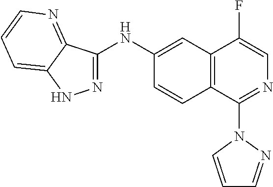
N1=C(NC2=CC3=C(C=C2)C(N2C=CC=N2)=NC=C3F)C2=NC=CC=C2N1
